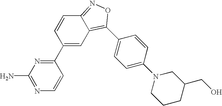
C1(C2=NC(N)=NC=C2)=CC2=C(C3=CC=C(N4CCCC(CO)C4)C=C3)ON=C2C=C1
